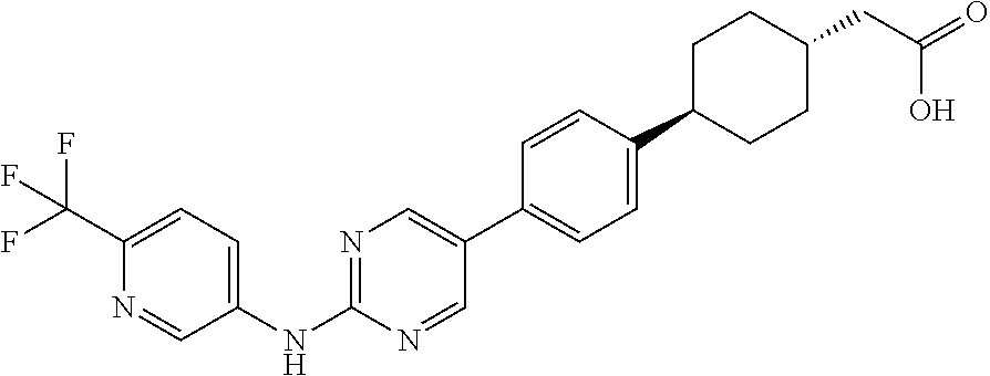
C1(C(F)(F)F)=CC=C(NC2=NC=C(C3=CC=C(C4CCC(CC(O)=O)CC4)C=C3)C=N2)C=N1
